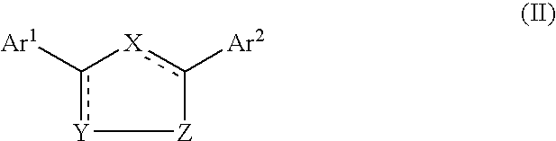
[Y]1c([Ar1])-[X]c([Ar2])[Z]1
